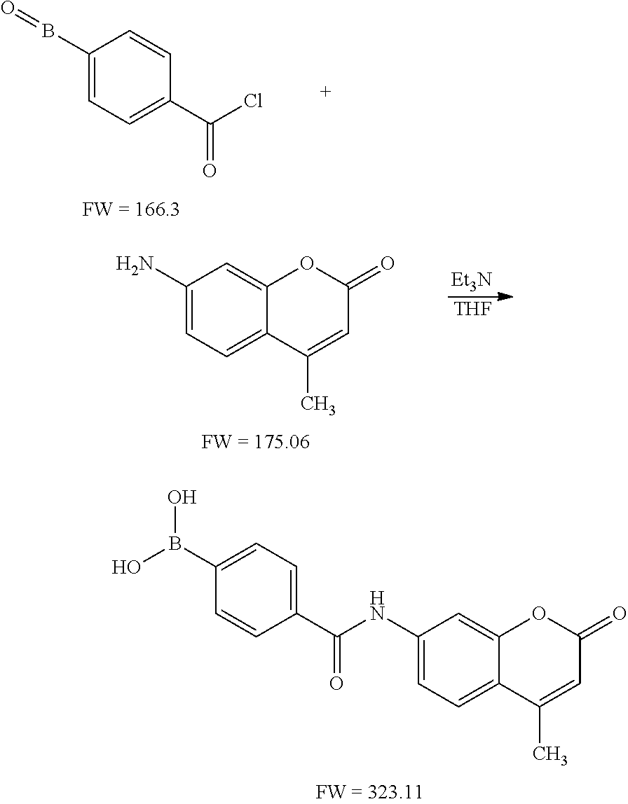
C1(NC(C2=CC=C(B(O)O)C=C2)=O)=CC=C2C(=C1)OC(=O)C=C2C.C1(B=O)=CC=C(C(Cl)=O)C=C1.C1(N)=CC=C2C(=C1)OC(=O)C=C2C.[Et3N].[THF]
